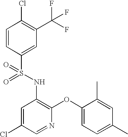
C1=CC(S(NC2=C(OC3=CC=C(C)C=C3C)N=CC(Cl)=C2)(=O)=O)=CC(C(F)(F)F)=C1Cl
